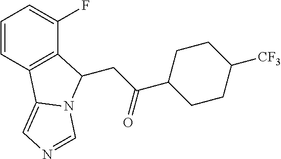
C1=CC2=C(C(F)=C1)C(CC(C1CCC([CF3])CC1)=O)N1C2=CN=C1
